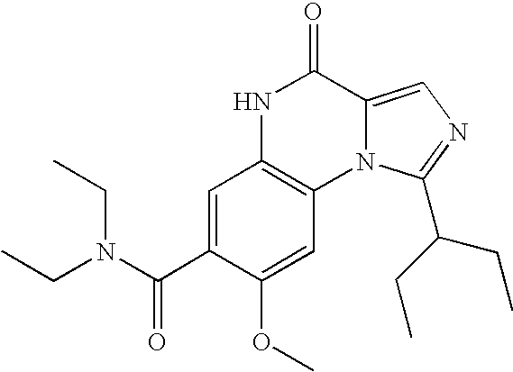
C1=C(C(N(CC)CC)=O)C(OC)=CC2=C1NC(=O)C1=CN=C(C(CC)CC)N21
